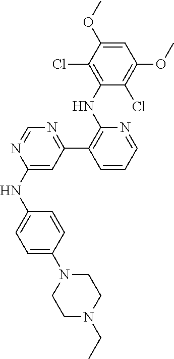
C1=C(N2CCN(CC)CC2)C=CC(NC2=CC(C3=C(NC4=C(Cl)C(OC)=CC(OC)=C4Cl)N=CC=C3)=NC=N2)=C1
